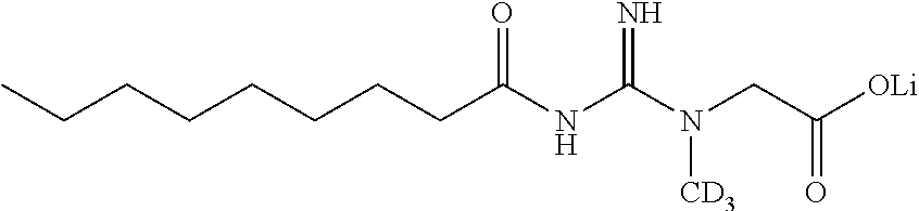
CCCCCCCCC(NC(N(CC([OLi])=O)[CD3])=N)=O
